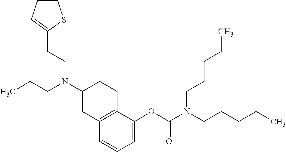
C12=C(CCC(N(CCC)CCC3=CC=CS3)C1)C(OC(N(CCCCC)CCCCC)=O)=CC=C2
